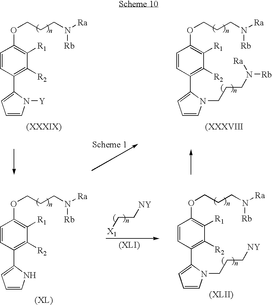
C1=CN([Y])C(C2=C([R2])C([R1])=C(OCCCN([Ra])[Rb])C=C2)=C1.C1=CN(CCCN([Rb])[Ra])C(C2=C([R2])C([R1])=C(OCCCN([Ra])[Rb])C=C2)=C1.C1=CNC(C2=C([R2])C([R1])=C(OCCCN([Ra])[Rb])C=C2)=C1.C1=CN(CCC[NY])C(C2=C([R2])C([R1])=C(OCCCN([Ra])[Rb])C=C2)=C1.[X1]CC[NY]
